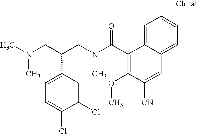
N(CC(CN(C(C1=C(OC)C([CN])=CC2=CC=CC=C12)=O)C)C1=CC=C(Cl)C(Cl)=C1)(C)C
